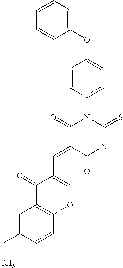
C1(OC2=CC=C(N3C(=O)C(=CC4=COC5=C(C4=O)C=C(CC)C=C5)C(=O)NC3=S)C=C2)=CC=CC=C1
